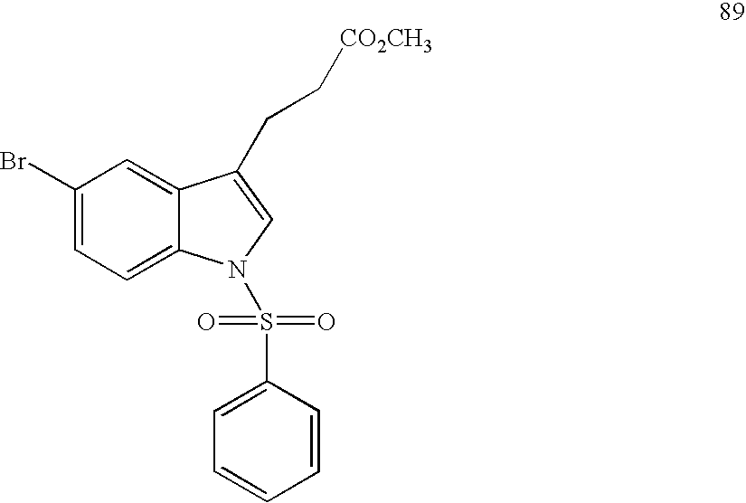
C1(Br)=CC=C2C(=C1)C(CC[CO2CH3])=CN2S(C1=CC=CC=C1)(=O)=O
